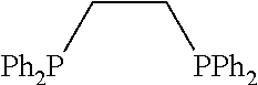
[PPh2]CC[Ph2P]
